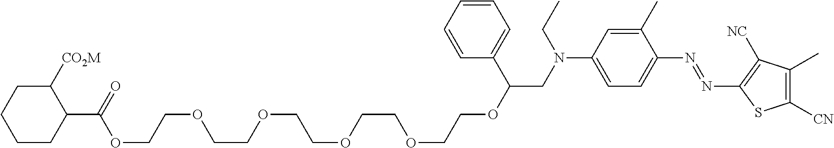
C1(C)=CC(N(CC(OCCOCCOCCOCCOCCOC(C2C([CO2M])CCCC2)=O)C2=CC=CC=C2)CC)=CC=C1N=NC1=C([NC])C(C)=C([CN])S1
